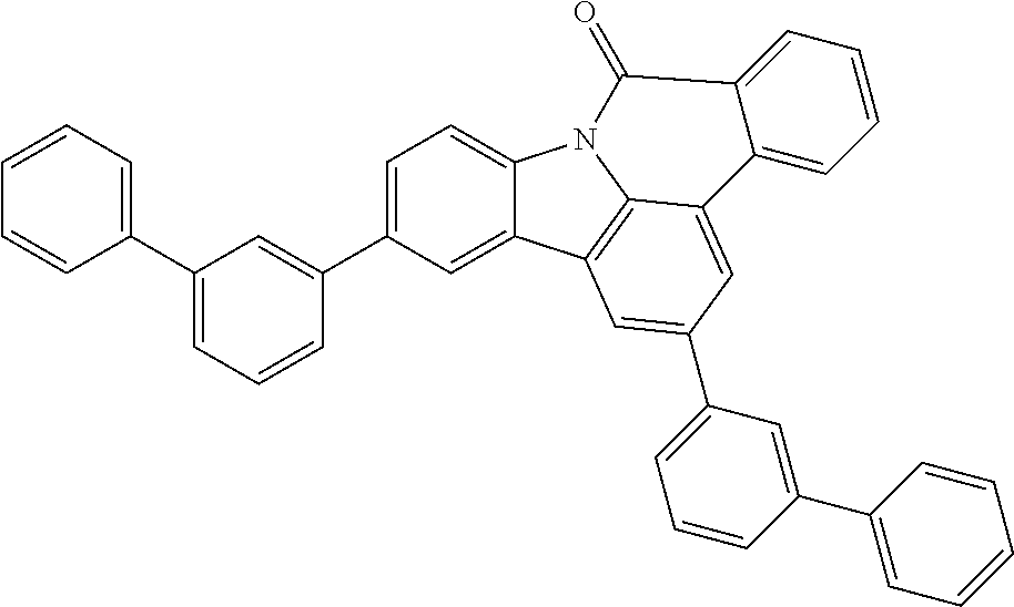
C1=CC=C(C2=CC=CC(C3=CC=C4C(=C3)C3=C5N4C(=O)C4=CC=CC=C4C5=CC(C4=CC=CC(C5=CC=CC=C5)=C4)=C3)=C2)C=C1
